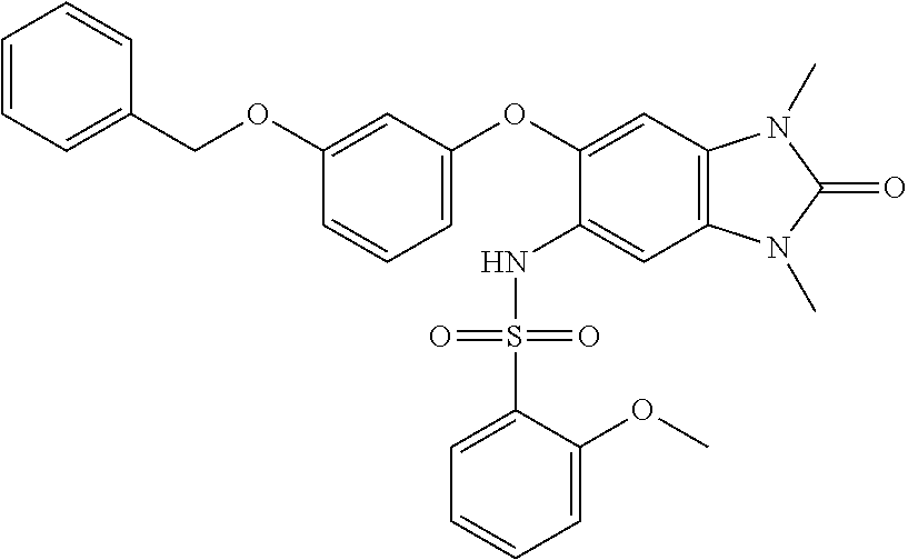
C1=CC=C(COC2=CC(OC3=CC4=C(C=C3NS(C3=CC=CC=C3OC)(=O)=O)N(C)C(=O)N4C)=CC=C2)C=C1
